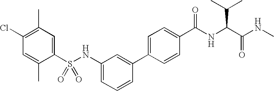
C1(Cl)=C(C)C=C(S(NC2=CC=CC(C3=CC=C(C(NC(C(NC)=O)C(C)C)=O)C=C3)=C2)(=O)=O)C(C)=C1
